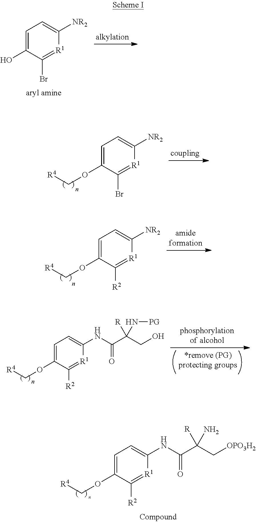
C1=C(O)C(Br)=[R1]C([NR2])=C1.C1=C(OC[R4])C([R2])=[R1]C(NC(C(C[OPO3H2])([R])N)=O)=C1.C1=C(OC[R4])C([R2])=[R1]C(NC(C(CO)([R])N[PG])=O)=C1.C1=C(OC[R4])C(Br)=[R1]C([NR2])=C1.C1=C(OC[R4])C([R2])=[R1]C([NR2])=C1
